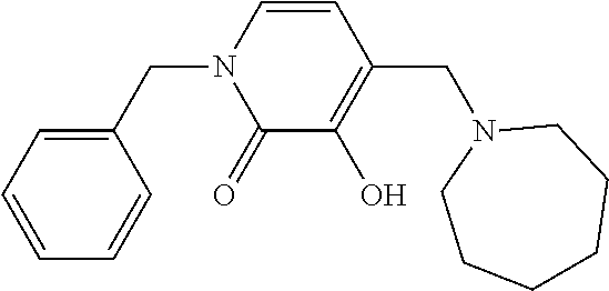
C1(CN2C(=O)C(O)=C(CN3CCCCCC3)C=C2)=CC=CC=C1
